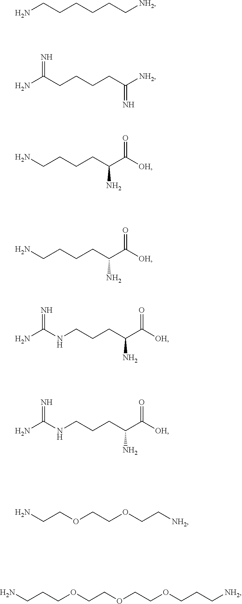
NCCCCCC[NH2].NCCCCC(C([OH])=O)N.NCCCOCCOCCOCCC[NH2].NC(CCCCC([NH2])=N)=N.NCCCCC(C([OH])=O)N.NC(NCCCC(C([OH])=O)N)=N.NC(NCCCC(C([OH])=O)N)=N.NCCOCCOCC[NH2]
